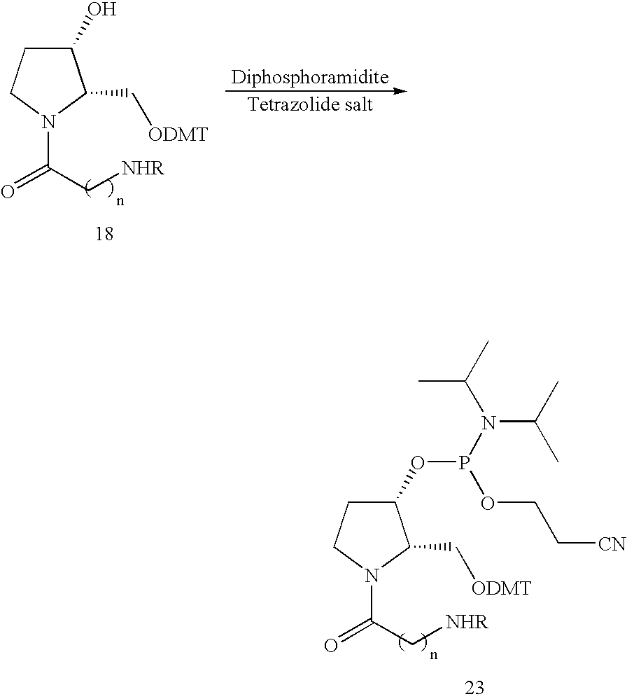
C1(O)CCN(C(C[NHR])=O)C1C[ODMT].C1(OP(N(C(C)C)C(C)C)OCC[CN])CCN(C(C[NHR])=O)C1C[ODMT]
